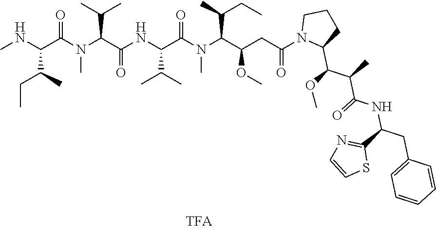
N(C(C(NC(C(N(C(C(CC(N1C(C(OC)C(C)C(=O)NC(C2=NC=CS2)CC2=CC=CC=C2)CCC1)=O)OC)C(C)CC)C)=O)C(C)C)=O)C(C)C)(C(C(NC)C(C)CC)=O)C
